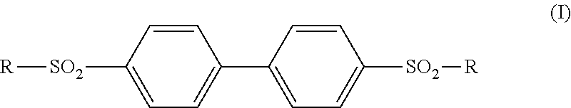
C1=CC([SO2][R])=CC=C1C1=CC=C([SO2][R])C=C1
